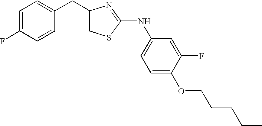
C1(CC2=CC=C(F)C=C2)=CSC(NC2=CC=C(OCCCCC)C(F)=C2)=N1
